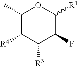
C1(C)C([R4])C([R3])C(F)C([R1])O1
